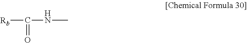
C(=O)([Rb])NC
